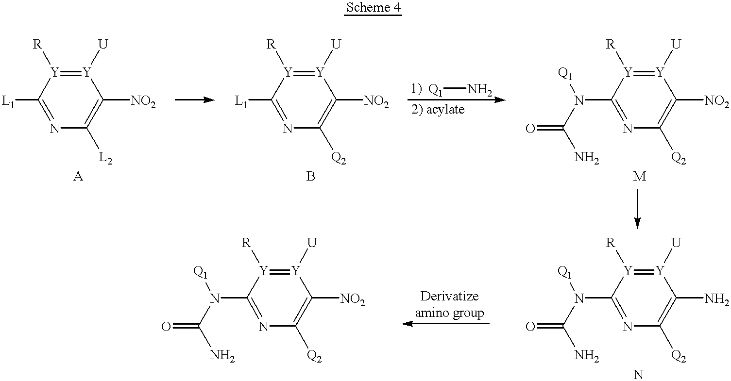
[Y]1([U])=[Y]([R])C([L1])=NC([L2])=C1[NO2].[Y]1([U])=[Y]([R])C([L1])=NC([Q2])=C1[NO2].[Q1]N.[Y]1([U])=[Y]([R])C(N(C(N)=O)[Q1])=NC([Q2])=C1[NO2].[Y]1([U])=[Y]([R])C(N(C(=O)N)[Q1])=NC([Q2])=C1N.[Y]1([U])=[Y]([R])C(N(C(=O)N)[Q1])=NC([Q2])=C1[NO2]
